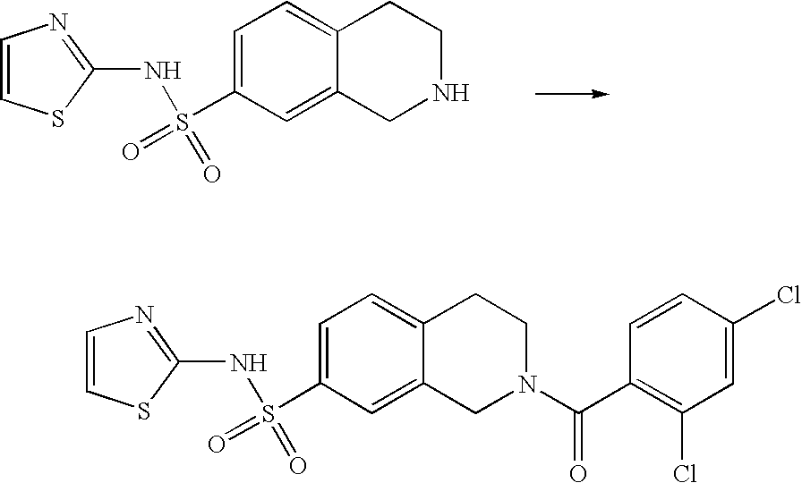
C1=CSC(NS(=O)(C2=CC=C3C(=C2)CNCC3)=O)=N1.C1=CSC(NS(=O)(C2=CC=C3C(=C2)CN(C(=O)C2=C(Cl)C=C(Cl)C=C2)CC3)=O)=N1
